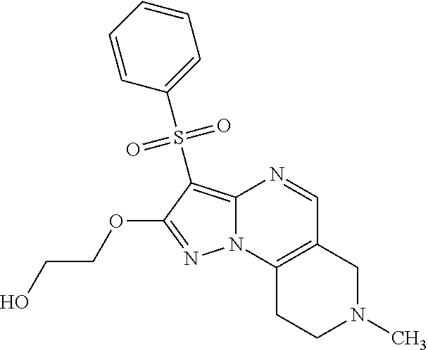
C12=C(S(C3=CC=CC=C3)(=O)=O)C(OCCO)=NN1C1=C(C=N2)CN(C)CC1
